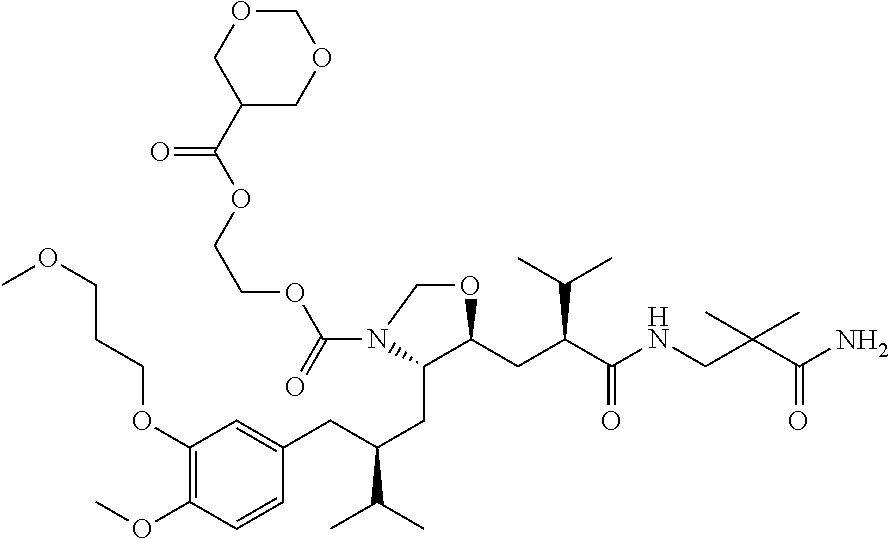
C1(OCCCOC)=C(OC)C=CC(CC(CC2C(CC(C(NCC(C(N)=O)(C)C)=O)C(C)C)OCN2C(=O)OCCOC(=O)C2COCOC2)C(C)C)=C1
